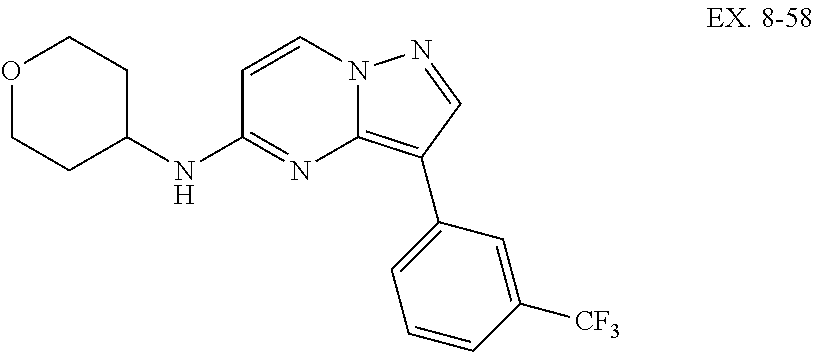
C1(NC2=NC3=C(C4=CC=CC([CF3])=C4)C=NN3C=C2)CCOCC1
